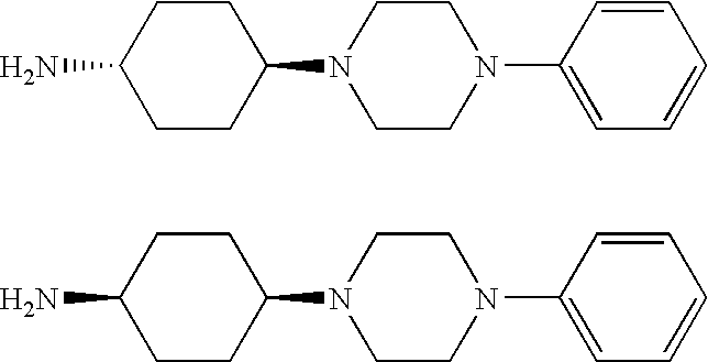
C1CC(N2CCN(C3=CC=CC=C3)CC2)CCC1N.C1CC(N2CCN(C3=CC=CC=C3)CC2)CCC1N
